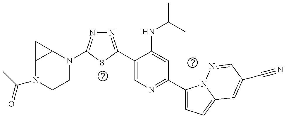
C1(C2=NN=C(N3C4C(N(C(=O)C)CC3)C4)S2)=CN=C(C2=CC=C3N2N=CC(C#N)=C3)C=C1NC(C)C
